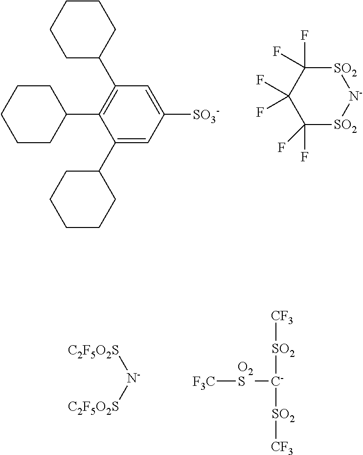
C1CCCC(C2=C(C3CCCCC3)C(C3CCCCC3)=CC([SO3-])=C2)C1.[SO2]1C(F)(F)C(F)(F)C(F)(F)[SO2][N-]1.[N-]([C2F5O2S])[C2F5O2S].[F3C][O2S][C-]([SO2][CF3])[SO2][CF3]
